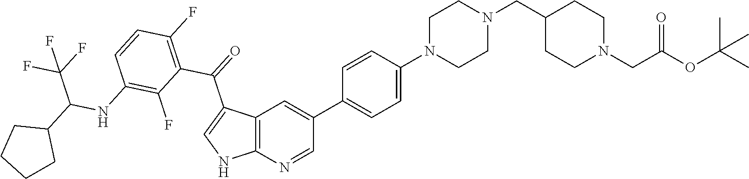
C1(C(C2=C(F)C=CC(NC(C3CCCC3)C(F)(F)F)=C2F)=O)=CNC2=C1C=C(C1=CC=C(N3CCN(CC4CCN(CC(OC(C)(C)C)=O)CC4)CC3)C=C1)C=N2
